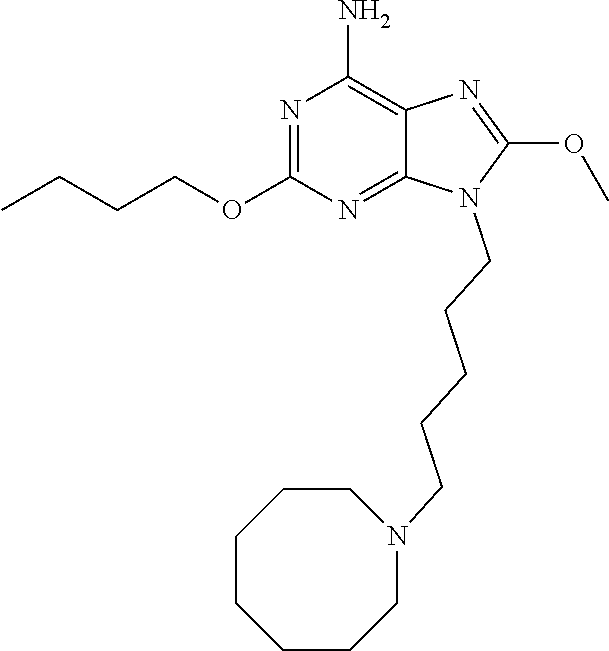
N1=C(OCCCC)N=C2C(=C1N)N=C(OC)N2CCCCCN1CCCCCCC1
